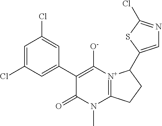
C1(C2=CC(Cl)=CC(Cl)=C2)=C([O-])[N+]2=C(N(C)C1=O)CCC2C1=CN=C(Cl)S1
